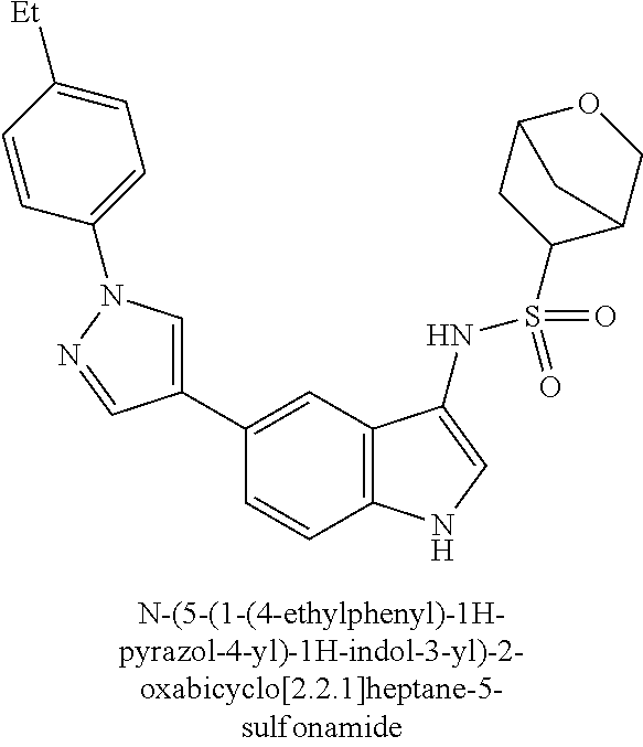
C1(C2=CN(C3=CC=C([Et])C=C3)N=C2)=CC2=C(C=C1)NC=C2NS(=O)(=O)C1C2COC(C1)C2
